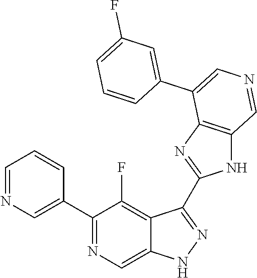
C1(C2=CN=CC=C2)=NC=C2C(=C1F)C(C1=NC3=C(N1)C=NC=C3C1=CC(F)=CC=C1)=NN2
